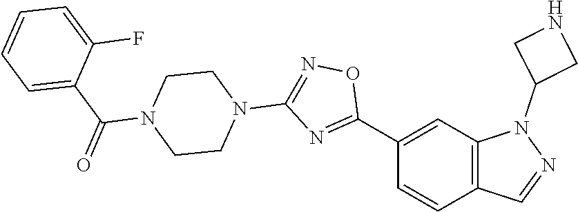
C1(C2=NC(N3CCN(C(=O)C4=CC=CC=C4F)CC3)=NO2)=CC2=C(C=C1)C=NN2C1CNC1
